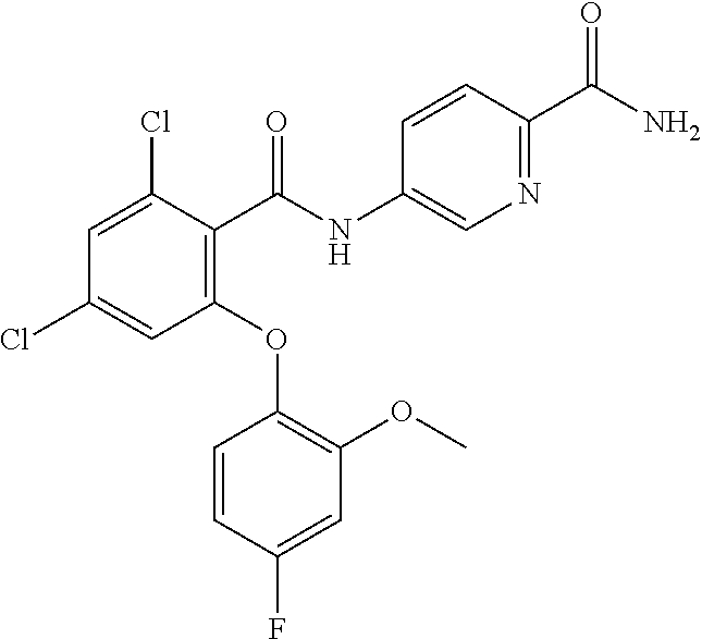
C1(NC(C2=C(OC3=C(OC)C=C(F)C=C3)C=C(Cl)C=C2Cl)=O)=CN=C(C(N)=O)C=C1
